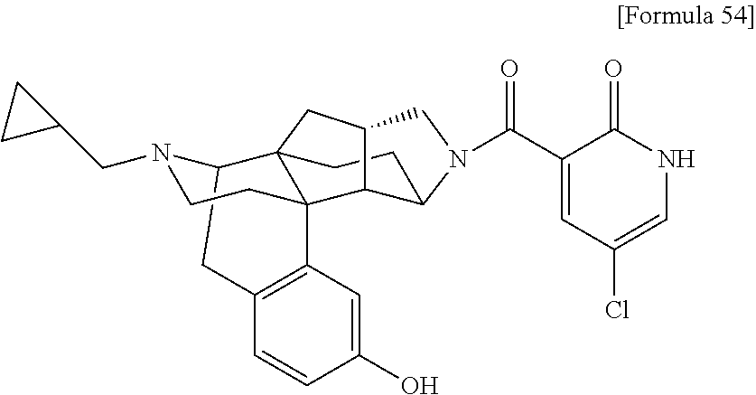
N1(C(=O)C2=CC(Cl)=CNC2=O)CC2CC34C5N(CC6CC6)CCC3(C3=C(C=CC(O)=C3)C5)C2C1CC4
